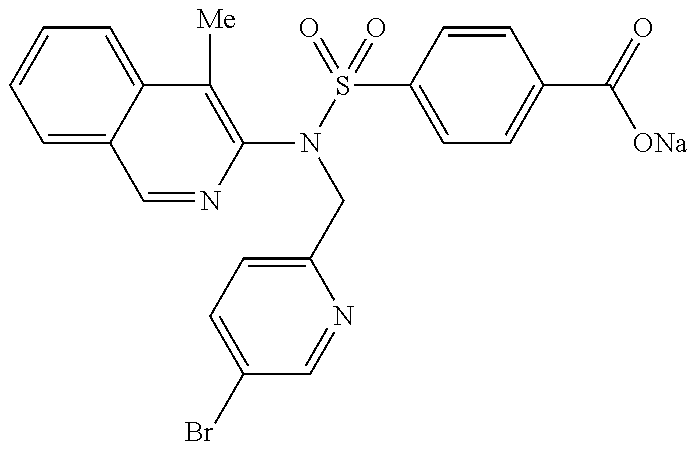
C1=NC(N(S(=O)(=O)C2=CC=C(C(=O)[ONa])C=C2)CC2=CC=C(Br)C=N2)=C([Me])C2=CC=CC=C12
